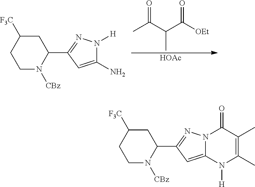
C1C([F3C])CCN([CBz])C1C1=NN([H])C(N)=C1.C(C)(C(C)=O)C([OEt])=O.[HOAc].C1C([F3C])CCN([CBz])C1C1=NN2C(=C1)N([H])C(C)=C(C)C2=O
